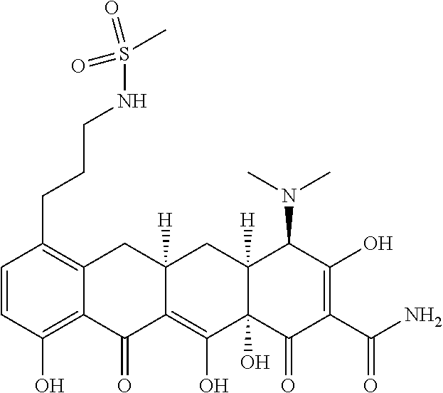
C1=CC(O)=C2C(=C1CCCNS(C)(=O)=O)CC1([H])C(=C(O)C3(O)C([H])(C1)C(N(C)C)C(O)=C(C(N)=O)C3=O)C2=O
